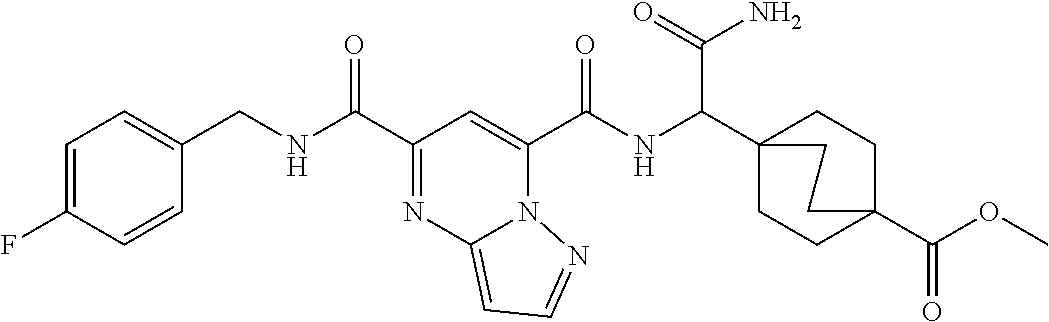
C1=C(F)C=CC(CNC(C2=NC3=CC=NN3C(C(NC(C34CCC(C(OC)=O)(CC3)CC4)C(=O)N)=O)=C2)=O)=C1
